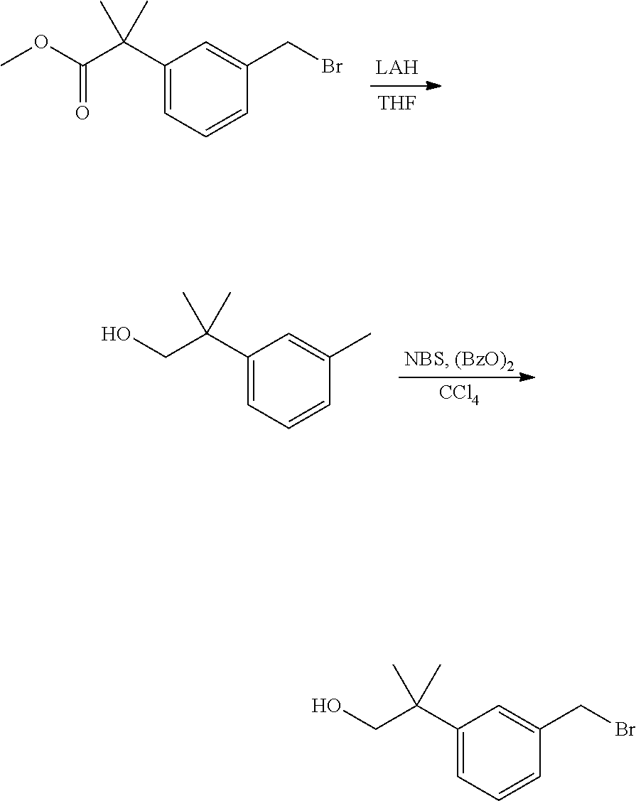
C1(C(C(OC)=O)(C)C)=CC=CC(CBr)=C1.[THF].C1(C(CO)(C)C)=CC=CC(C)=C1.[CCl4].C1(C(CO)(C)C)=CC=CC(CBr)=C1
